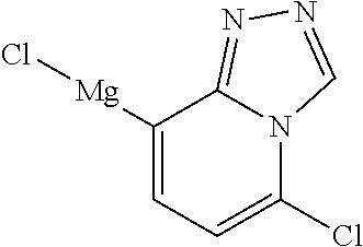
C1([Mg]Cl)=CC=C(Cl)N2C1=NN=C2
